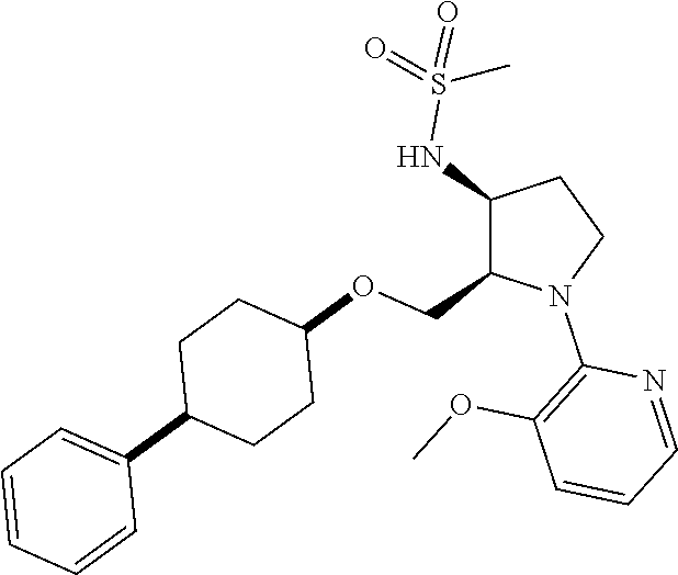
C1(NS(=O)(=O)C)C(COC2CCC(C3=CC=CC=C3)CC2)N(C2=C(OC)C=CC=N2)CC1
